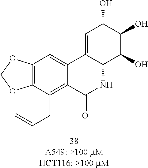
C1=C2C(C(O)C(O)C1O)NC(=O)C1=C(CC=C)C3=C(C=C21)OCO3
